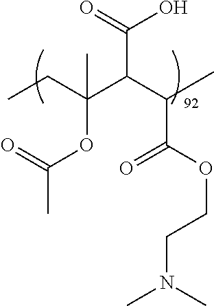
C(=O)(C(C(C(OC(=O)C)(CC)C)C(=O)O)C)OCCN(C)C
